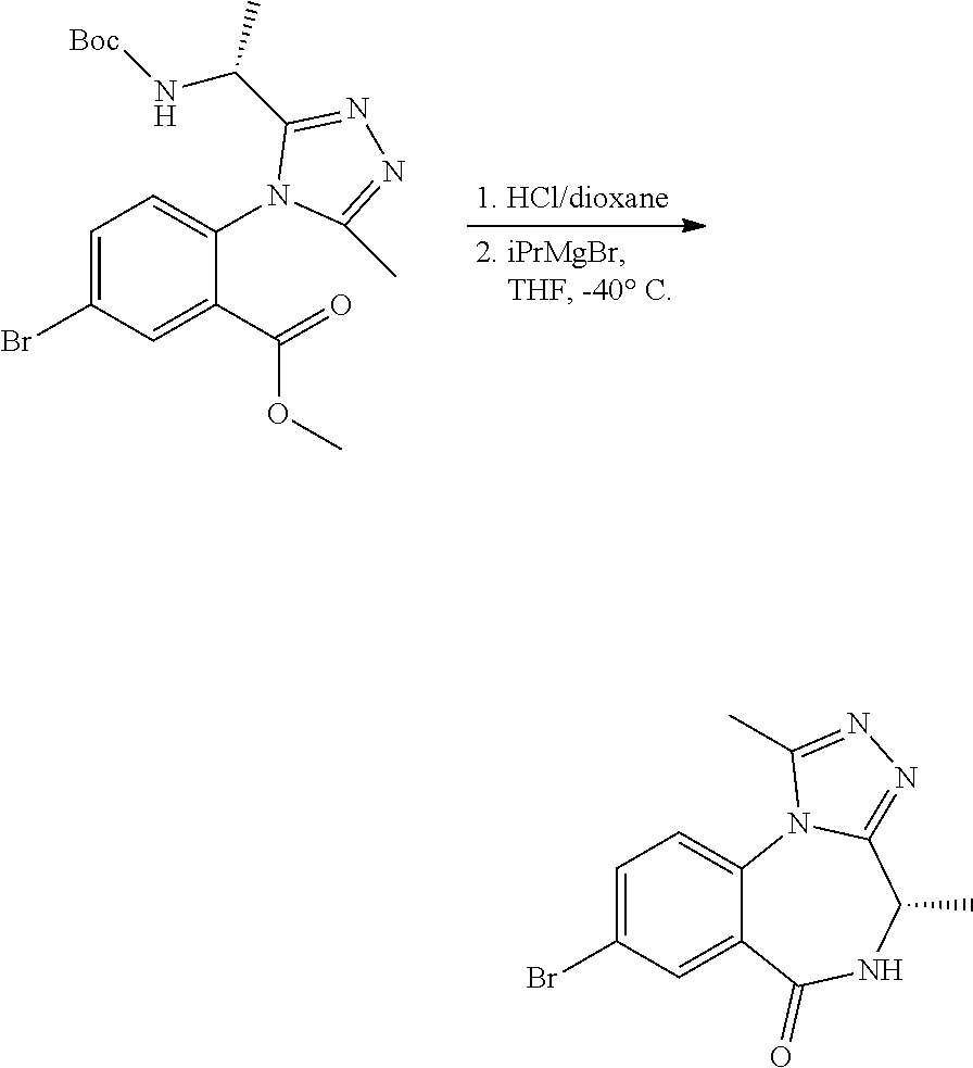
C1=C(Br)C=C(C(=O)OC)C(N2C(C)=NN=C2C(N[Boc])C)=C1.C1=C(Br)C=C2C(=C1)N1C(=NN=C1C)C(C)NC2=O
